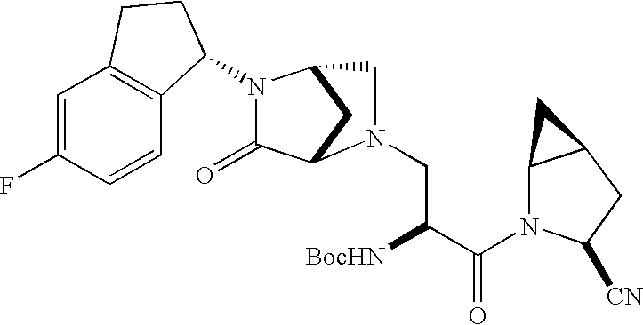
C1=C(F)C=CC2=C1CCC2N1C(=O)C2CC1CN2CC([BocHN])C(=O)N1C2C(CC1[CN])C2
